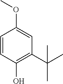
C1=CC(O)=C(C(C)(C)C)C=C1OC
